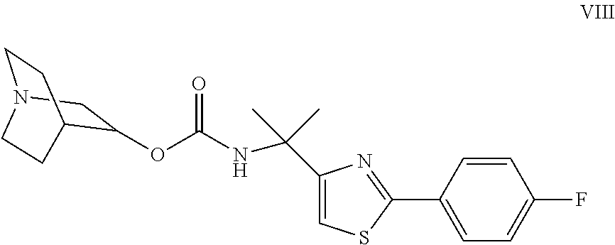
N12CC(OC(NC(C3=CSC(C4=CC=C(F)C=C4)=N3)(C)C)=O)C(CC1)CC2
